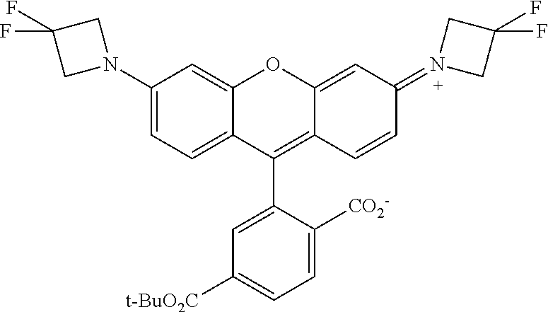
C1(N2CC(F)(F)C2)=CC=C2C(=C1)OC1=CC(=N3CC(F)(F)C3)C=CC1=C2C1=CC([t-BuO2C])=CC=C1[CO2-]
